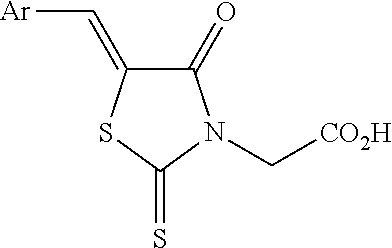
C1(=O)C(=C[Ar])SC(=S)N1C[CO2H]
